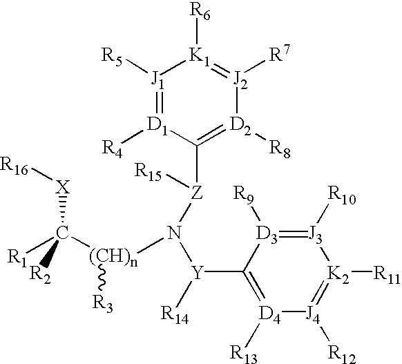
[J1]1([R5])=[D1]([R4])C([Z](N([Y](C2=[D4]([R13])[J4]([R12])=[K2]([R11])[J3]([R10])=[D3]2[R9])[R14])[(CH)n]([R3])C([X][R16])([R1])[R2])[R15])=[D2]([R8])[J2]([R7])=[K1]1[R6]
